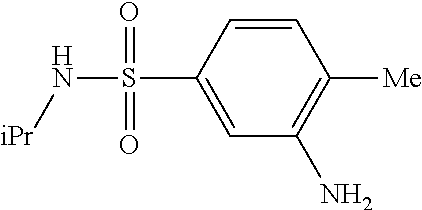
C1=C(S(=O)(=O)N[iPr])C=CC([Me])=C1N
